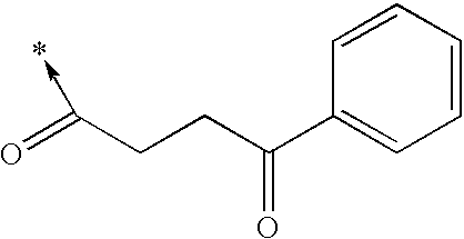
C1=CC=CC(C(CCC(=O)->*)=O)=C1
